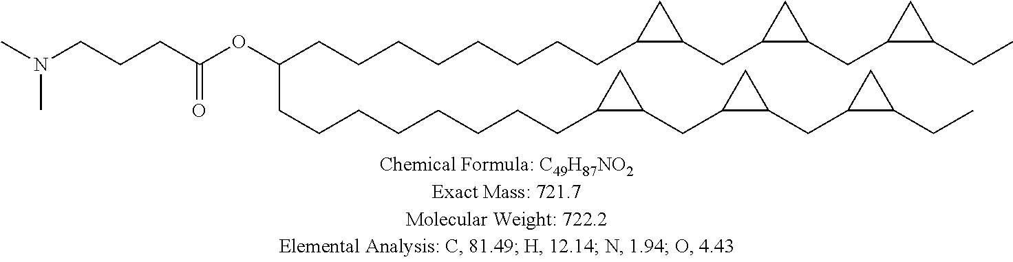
O(C(CCCCCCCCC1C(CC2C(CC3C(CC)C3)C2)C1)CCCCCCCCC1C(CC2C(CC3C(CC)C3)C2)C1)C(CCCN(C)C)=O
